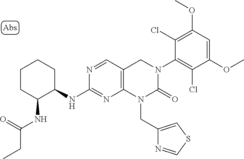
C1CC(NC(=O)CC)C(NC2=NC3=C(C=N2)CN(C2=C(Cl)C(OC)=CC(OC)=C2Cl)C(=O)N3CC2=CSC=N2)CC1
